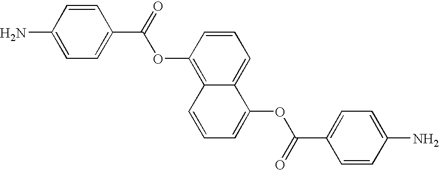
C1(N)=CC=C(C(OC2=C3C(=CC=C2)C(OC(C2=CC=C(N)C=C2)=O)=CC=C3)=O)C=C1
